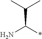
C(*)(N)C(C)C
